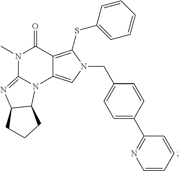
N1(C)C2=NC3C(N2C2=CN(CC4=CC=C(C5=NC=CC=C5)C=C4)C(SC4=CC=CC=C4)=C2C1=O)CCC3
